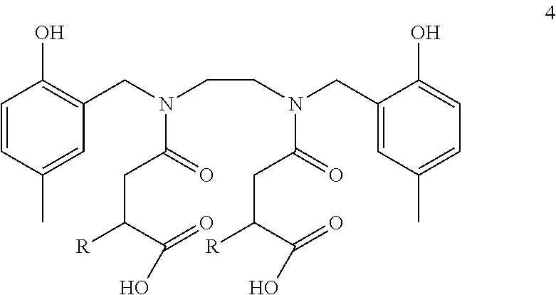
C1=CC(C)=CC(CN(C(=O)CC([R])C(=O)O)CCN(C(=O)CC([R])C(=O)O)CC2=CC(C)=CC=C2O)=C1O
